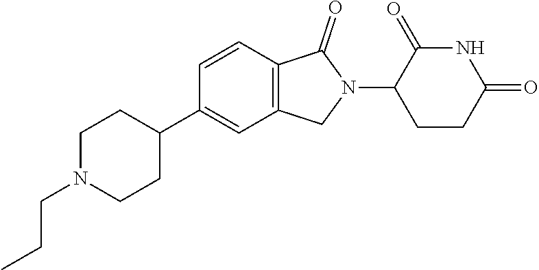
C1N(CCC)CCC(C2=CC3=C(C=C2)C(=O)N(C2CCC(=O)NC2=O)C3)C1
